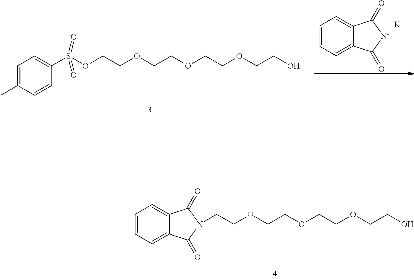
C(COCCOCCOCCO)N1C(=O)C2=CC=CC=C2C1=O.O(CCOCCOCCOCCO)S(C1=CC=C(C)C=C1)(=O)=O.C1=CC=C2C(=C1)C(=O)[N-]C2=O.[K]
